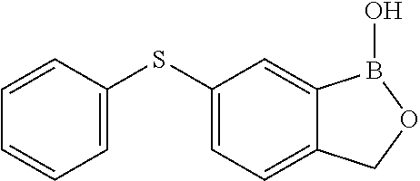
C1=CC(SC2=CC=C3C(=C2)B(O)OC3)=CC=C1
